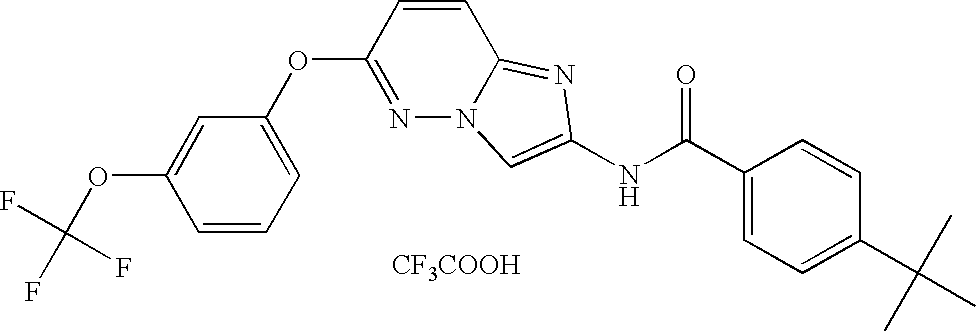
C1(OC2=NN3C(=NC(NC(C4=CC=C(C(C)(C)C)C=C4)=O)=C3)C=C2)=CC=CC(OC(F)(F)F)=C1.[CF3COOH]
